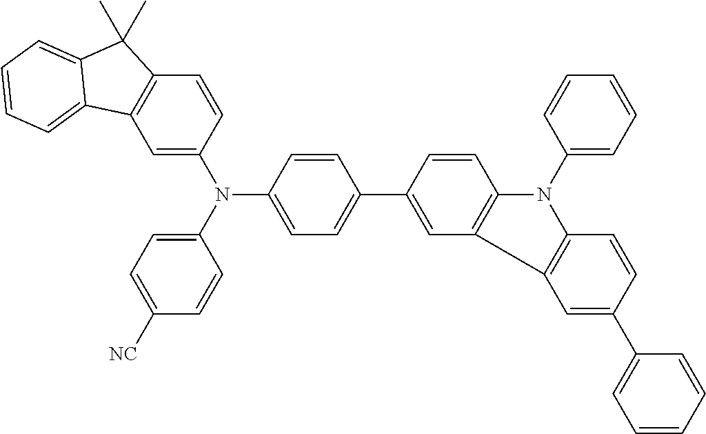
C1=C(N(C2=CC=C(C3=CC4=C(C=C3)N(C3=CC=CC=C3)C3=C4C=C(C4=CC=CC=C4)C=C3)C=C2)C2=CC=C([NC])C=C2)C=CC2=C1C1=CC=CC=C1C2(C)C
